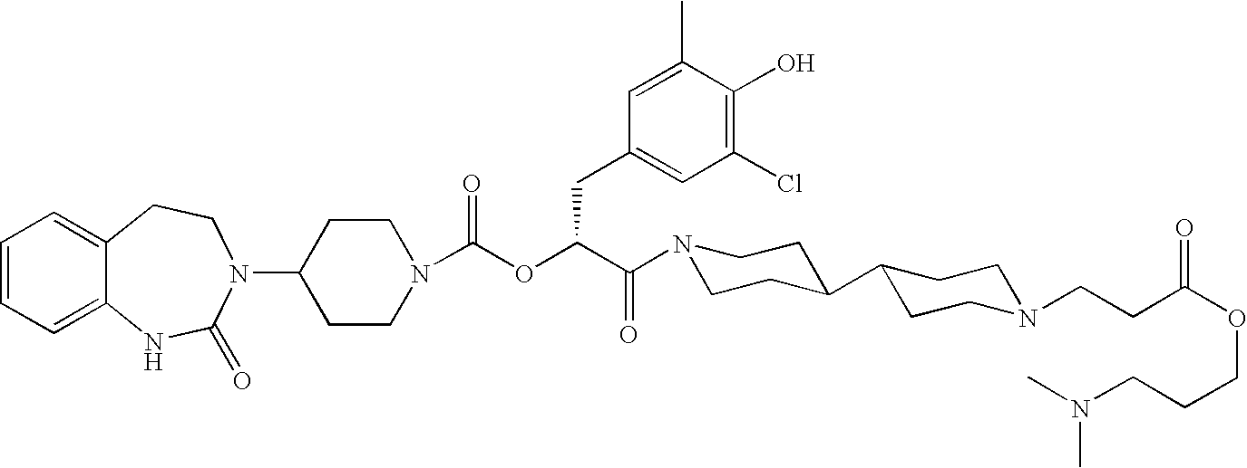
C1=CC=C2C(=C1)CCN(C1CCN(C(OC(C(N3CCC(C4CCN(CCC(OCCCN(C)C)=O)CC4)CC3)=O)CC3=CC(Cl)=C(O)C(C)=C3)=O)CC1)C(=O)N2
